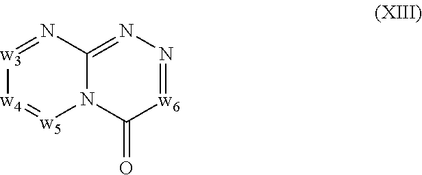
N12C(=NN=[w6]C1=O)N=[w3][w4]=[w5]2
